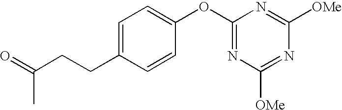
O(C1=CC=C(CCC(=O)C)C=C1)C1=NC([OMe])=NC([OMe])=N1
